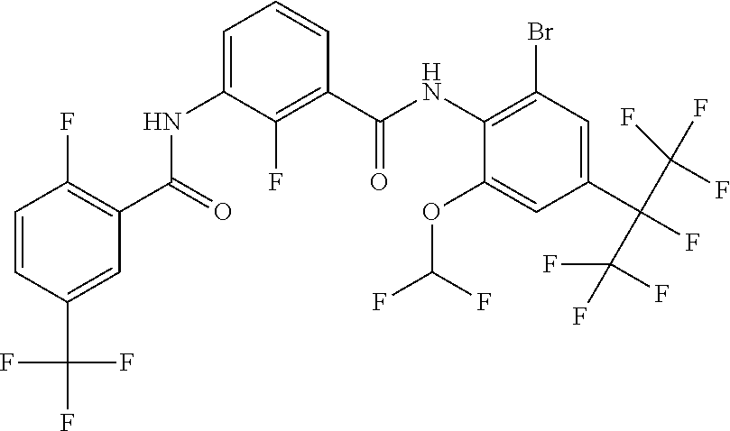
N(C1=C(Br)C=C(C(F)(C(F)(F)F)C(F)(F)F)C=C1OC(F)F)C(C1=C(F)C(NC(C2=C(F)C=CC(C(F)(F)F)=C2)=O)=CC=C1)=O
